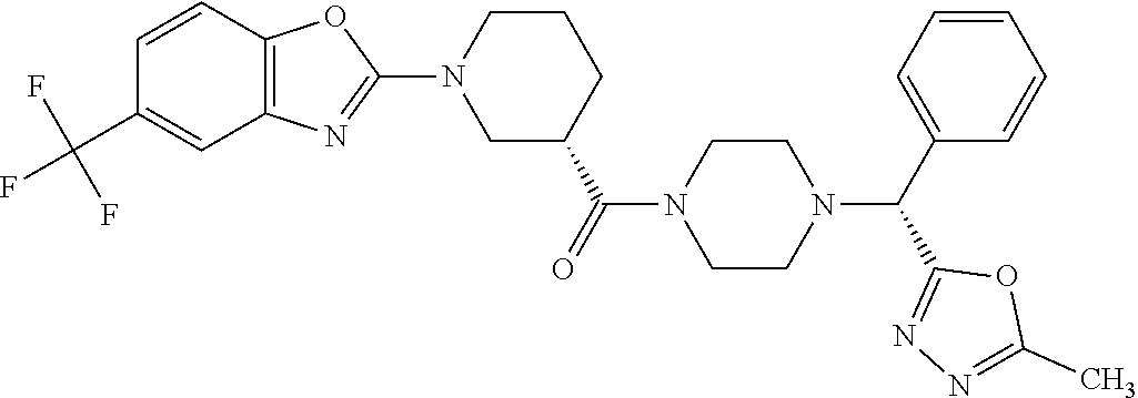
C1=CC2=C(C=C1C(F)(F)F)N=C(N1CC(C(=O)N3CCN(C(C4=CC=CC=C4)C4=NN=C(C)O4)CC3)CCC1)O2
